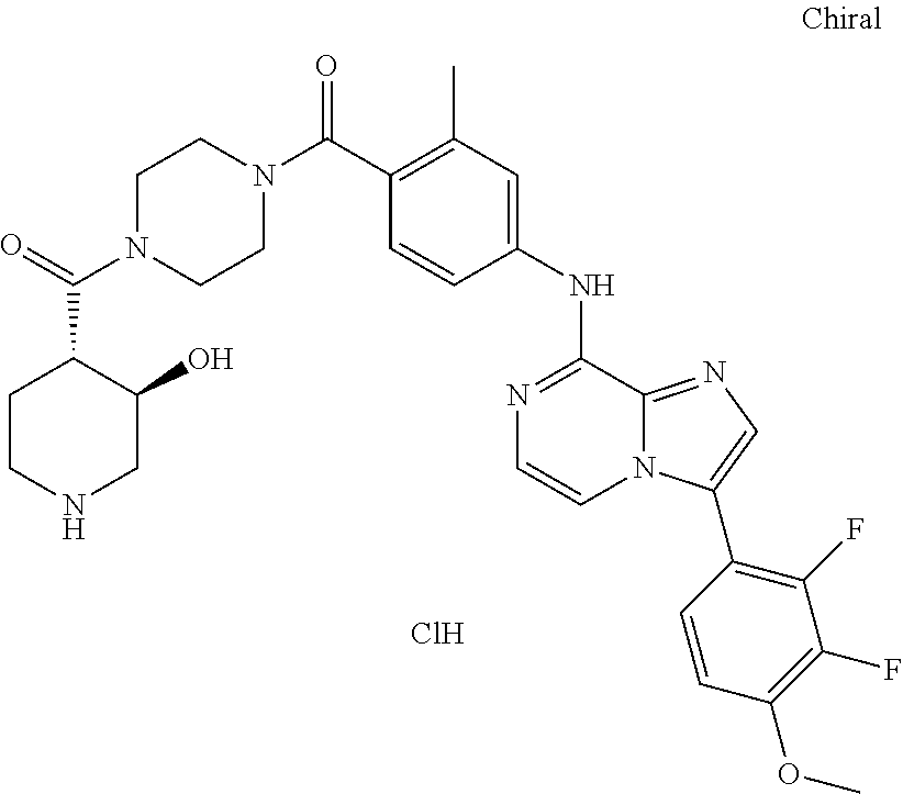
C(C1=C(C)C=C(NC2=NC=CN3C2=NC=C3C2=C(F)C(F)=C(OC)C=C2)C=C1)(=O)N1CCN(C(=O)C2CCNCC2O)CC1.Cl
